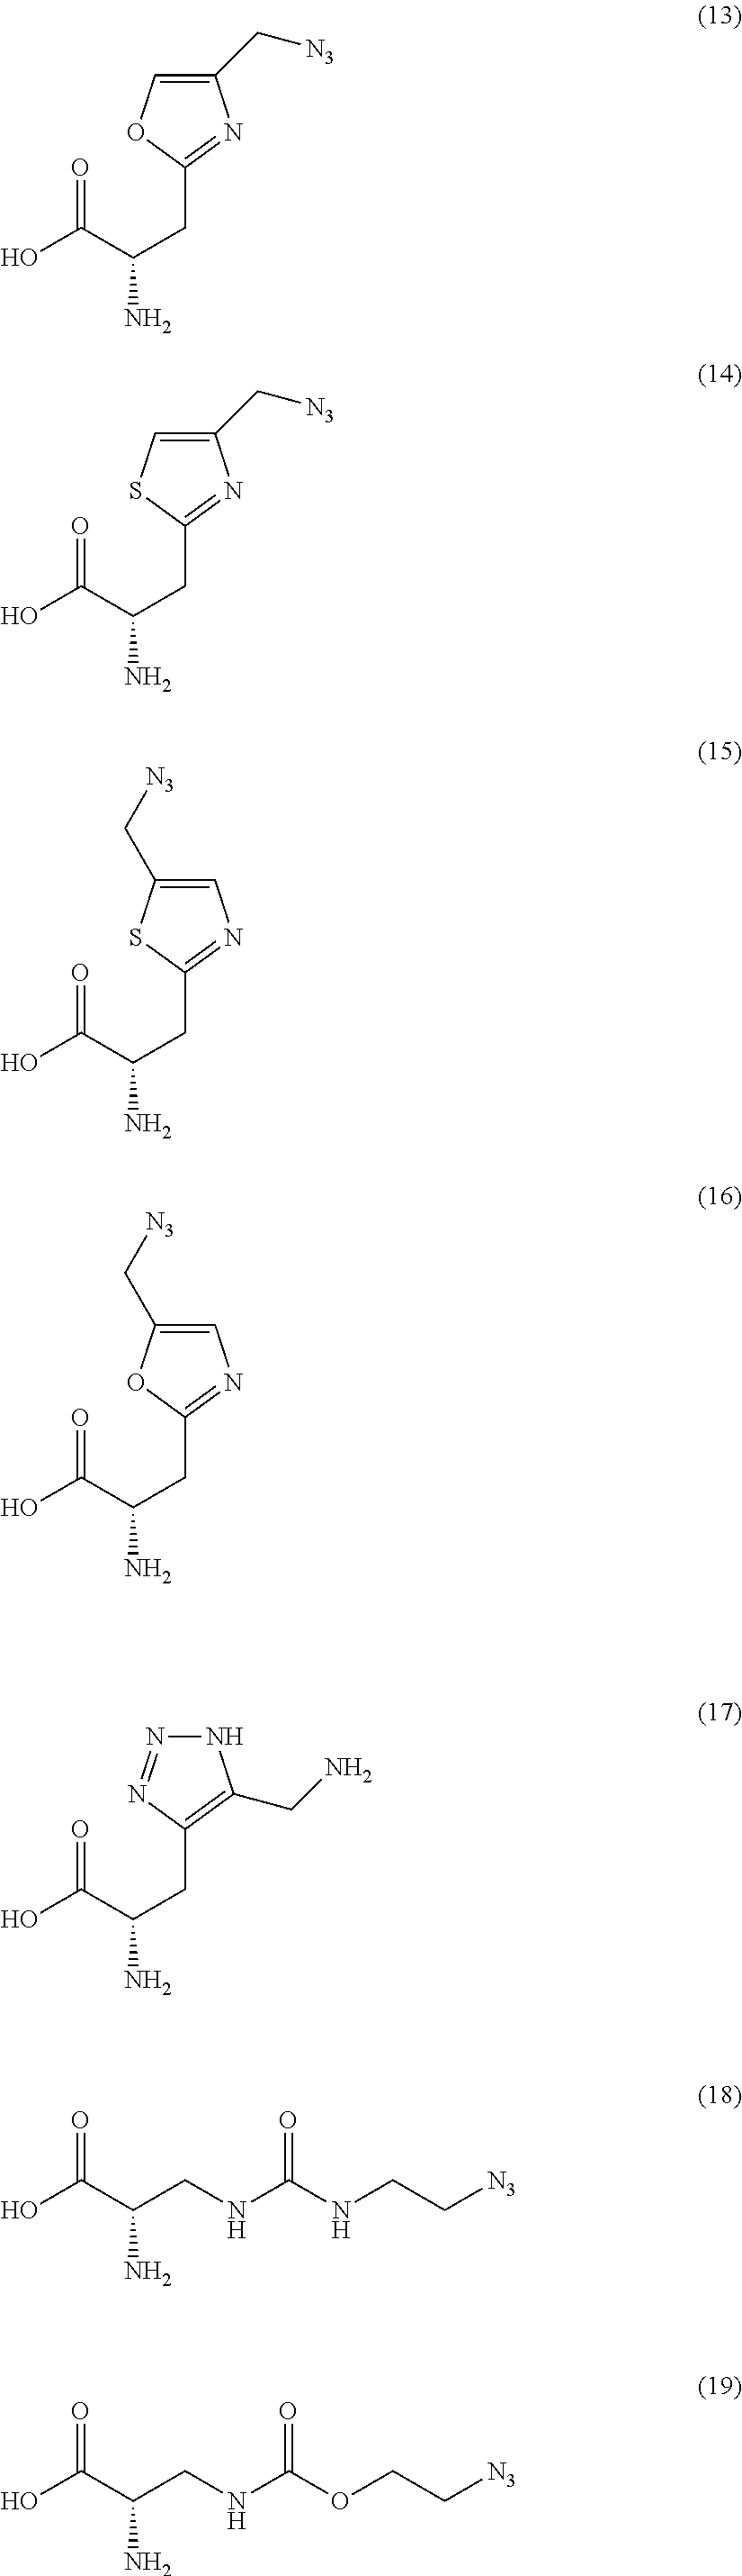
C1(CC(N)C(O)=O)=NC(C[N3])=CO1.C1(CC(N)C(O)=O)=NC(C[N3])=CS1.C1(CC(N)C(O)=O)=NC=C(C[N3])S1.C1(CC(N)C(O)=O)=NC=C(C[N3])O1.C1(CC(N)C(O)=O)=C(CN)NN=N1.C(C(N)C(O)=O)NC(NCC[N3])=O.C(C(N)C(O)=O)NC(OCC[N3])=O
